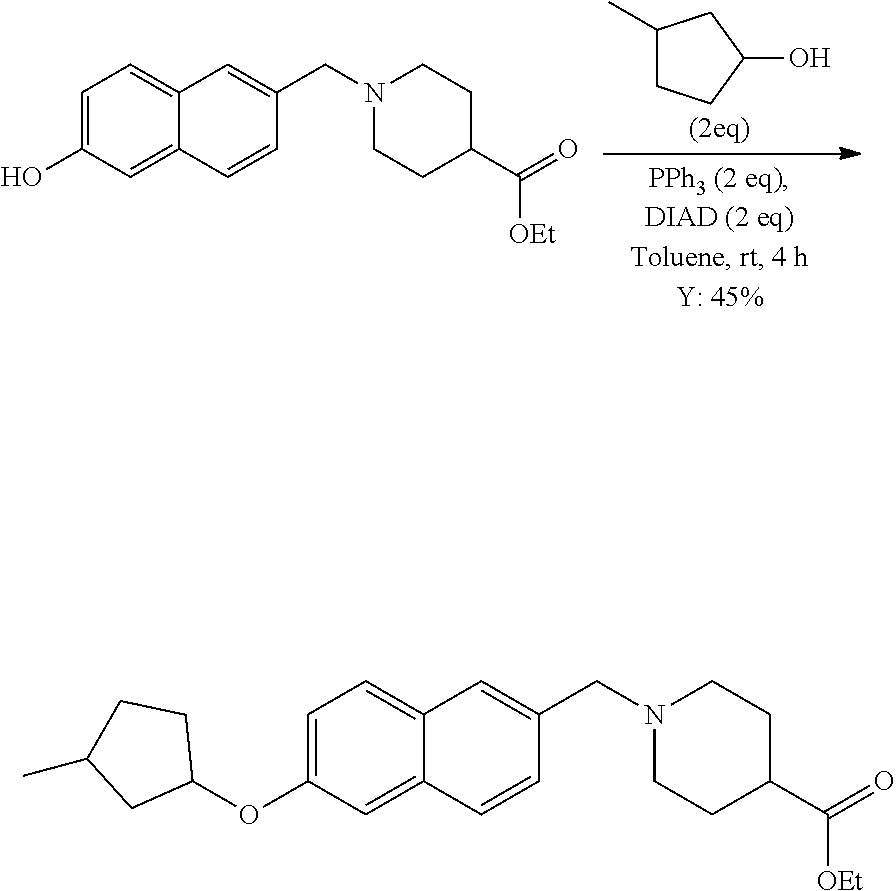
C1=C(O)C=C2C(=C1)C=C(CN1CCC(C(=O)[OEt])CC1)C=C2.C1CC(O)CC1C.C1=C(OC2CCC(C)C2)C=C2C(=C1)C=C(CN1CCC(C(=O)[OEt])CC1)C=C2
